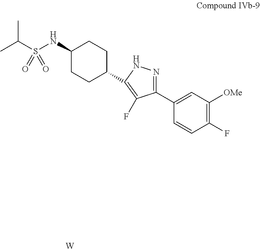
C1(NS(C(C)C)(=O)=O)CCC(C2=C(F)C(C3=CC([OMe])=C(F)C=C3)=NN2)CC1.[W]
